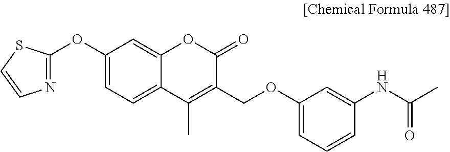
C1(OC2=NC=CS2)=CC=C2C(=C1)OC(=O)C(COC1=CC=CC(NC(C)=O)=C1)=C2C
